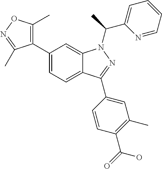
C12=CC=C(C3=C(C)ON=C3C)C=C1N(C(C1=CC=CC=N1)C)N=C2C1=CC(C)=C(C(=O)O)C=C1
